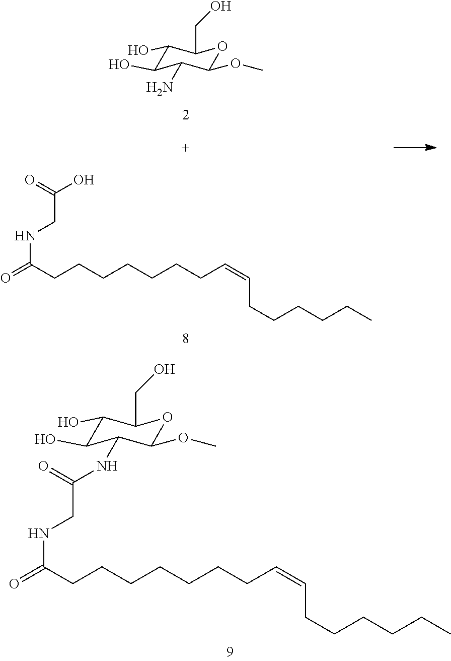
N(C(CCCCCCCC=CCCCCCC)=O)CC(=O)NC1C(O)C(O)C(CO)OC1OC.N(C(CCCCCCCC=CCCCCCC)=O)CC(O)=O.C1(O)C(O)C(N)C(OC)OC1CO
